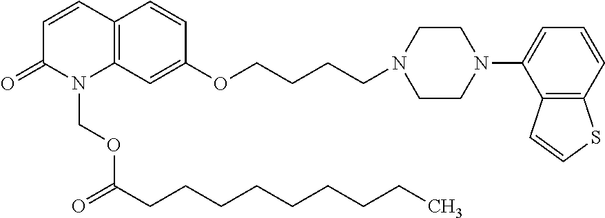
C12=C(C=C(OCCCCN3CCN(C4=CC=CC5=C4C=CS5)CC3)C=C1)N(COC(CCCCCCCCC)=O)C(=O)C=C2
